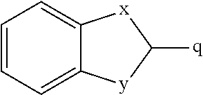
C1=CC=C2C(=C1)[x]C([q])[y]2
